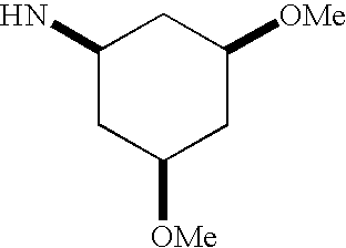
C1(N)CC([OMe])CC([OMe])C1
